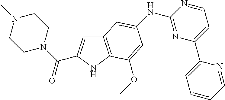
C12=C(NC(C(N3CCN(C)CC3)=O)=C1)C(OC)=CC(NC1=NC(C3=CC=CC=N3)=CC=N1)=C2
